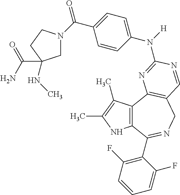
C12=C(C3=C(CN=C1C1=C(F)C=CC=C1F)C=NC(N(C1=CC=C(C(N4CC(C(=O)N)(NC)CC4)=O)C=C1)[H])=N3)C(C)=C(C)N2
